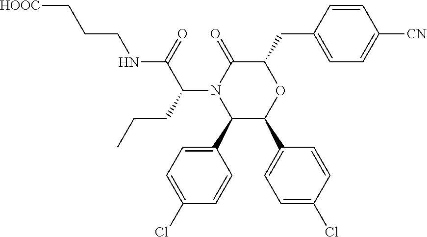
C1(C2=CC=C(Cl)C=C2)C(C2=CC=C(Cl)C=C2)OC(CC2=CC=C([CN])C=C2)C(=O)N1C(CCC)C(NCCC[HOOC])=O
